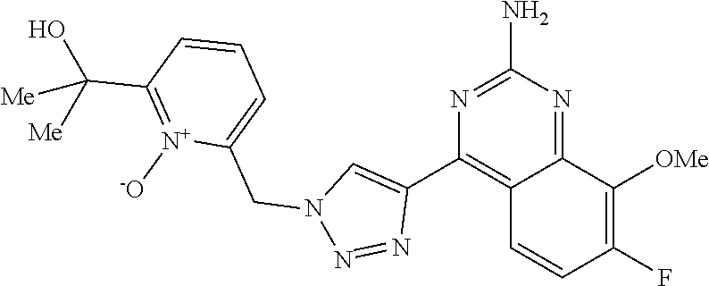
C12=NC(N)=NC(C3=CN(CC4=CC=CC(C(O)([Me])[Me])=[N+]4[-O])N=N3)=C1C=CC(F)=C2[OMe]
